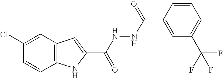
C12=C(C=C(Cl)C=C1)C=C(C(NNC(C1=CC(C(F)(F)F)=CC=C1)=O)=O)N2
